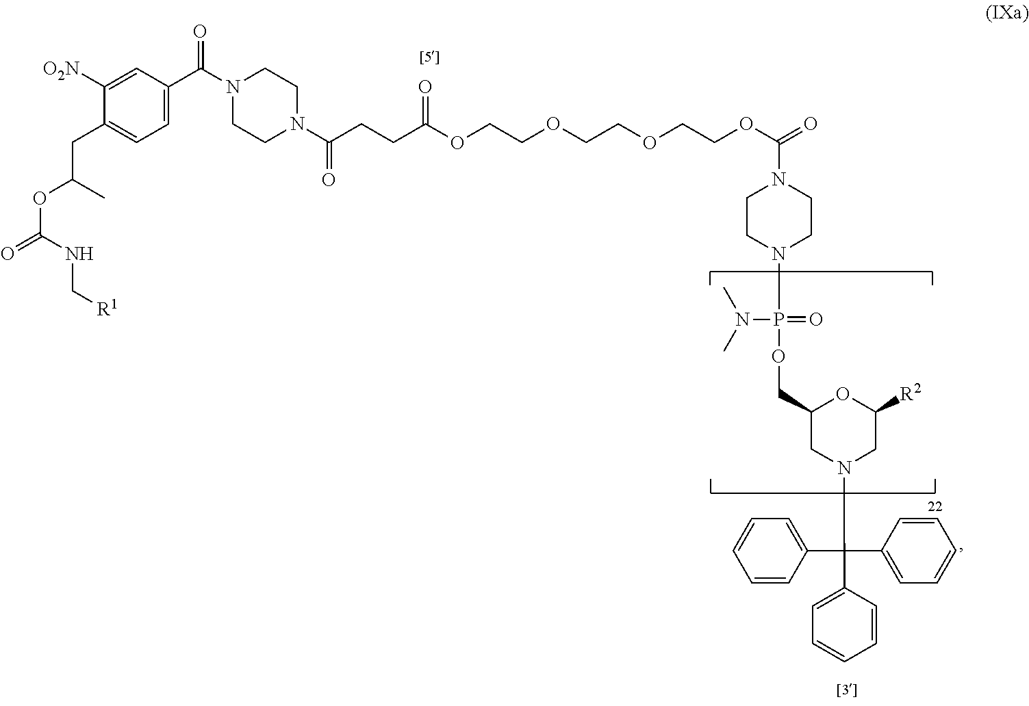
C1=C(C(N2CCN(C(CCC(OCCOCCOCCOC(=O)N3CCN(P(OCC4CN(C(C5=CC=CC=C5)(C5=CC=CC=C5)C5=CC=CC=C5)CC([R2])O4)(=O)N(C)C)CC3)=O)=O)CC2)=O)C=C([O2N])C(CC(OC(=O)NC[R1])C)=C1
